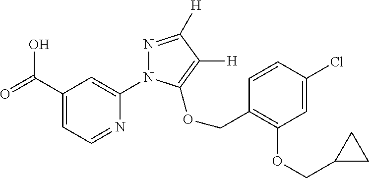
C(C1=CC=NC(N2N=C([H])C([H])=C2OCC2=C(OCC3CC3)C=C(Cl)C=C2)=C1)(=O)O
